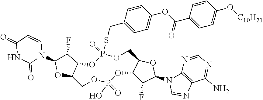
O1C2C(C(F)C1N1C=CC(=O)NC1=O)OP(=O)(SCC1=CC=C(OC(C3=CC=C(O[C10H21])C=C3)=O)C=C1)OCC1C(OP(O)(=O)OC2)C(F)C(N2C=NC3=C2N=CN=C3N)O1
